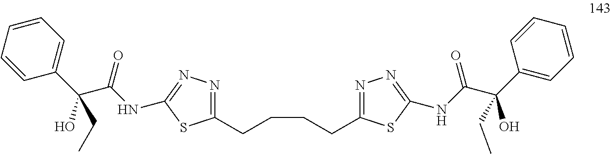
C1=CC=CC=C1C(C(NC1=NN=C(CCCCC2=NN=C(NC(=O)C(C3=CC=CC=C3)(O)CC)S2)S1)=O)(O)CC
